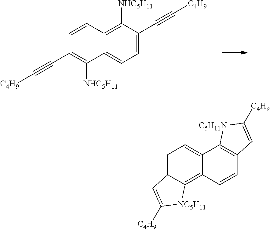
C1=C(C#C[C4H9])C([NHC5H11])=C2C(=C1)C([NHC5H11])=C(C#C[C4H9])C=C2.C1=C2C(=C3C(=C1)C1=C(C=C3)C=C([C4H9])[C5H11N]1)[NC5H11]C([C4H9])=C2
